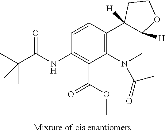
CC(C(NC1=C(C(OC)=O)C2=C(C=C1)C1([H])C([H])(CN2C(=O)C)OCC1)=O)(C)C
